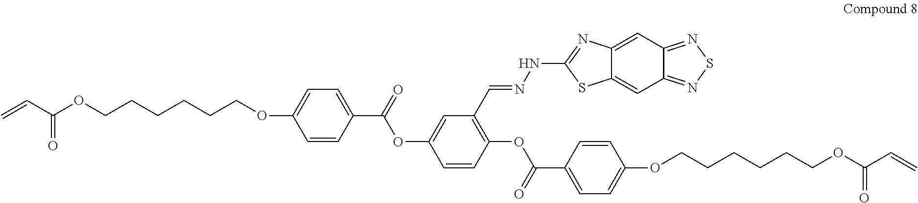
C=CC(OCCCCCCOC1=CC=C(C(=O)OC2=CC(C=NNC3=NC4=CC5=NSN=C5C=C4S3)=C(OC(C3=CC=C(OCCCCCCOC(C=C)=O)C=C3)=O)C=C2)C=C1)=O
